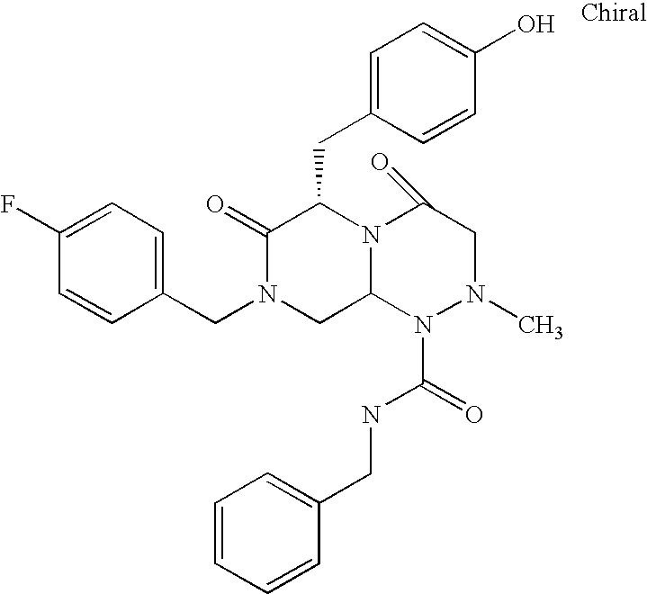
C1=C(F)C=CC(CN2CC3N(C(CC4=CC=C(O)C=C4)C2=O)C(=O)CN(C)N3C(NCC2=CC=CC=C2)=O)=C1
